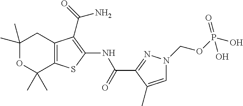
C1(C)(C)OC(C)(C)C2=C(C1)C(C(N)=O)=C(NC(=O)C1=NN(COP(O)(=O)O)C=C1C)S2
